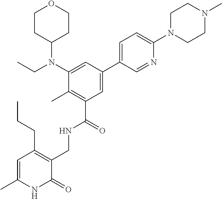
C1CC(N(C2=CC(C3=CC=C(N4CCN(C)CC4)N=C3)=CC(C(=O)NCC3=C(CCC)C=C(C)NC3=O)=C2C)CC)CCO1
